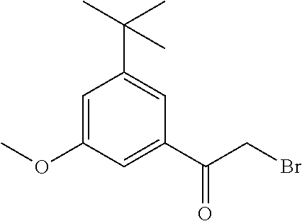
C1=C(OC)C=C(C(CBr)=O)C=C1C(C)(C)C
